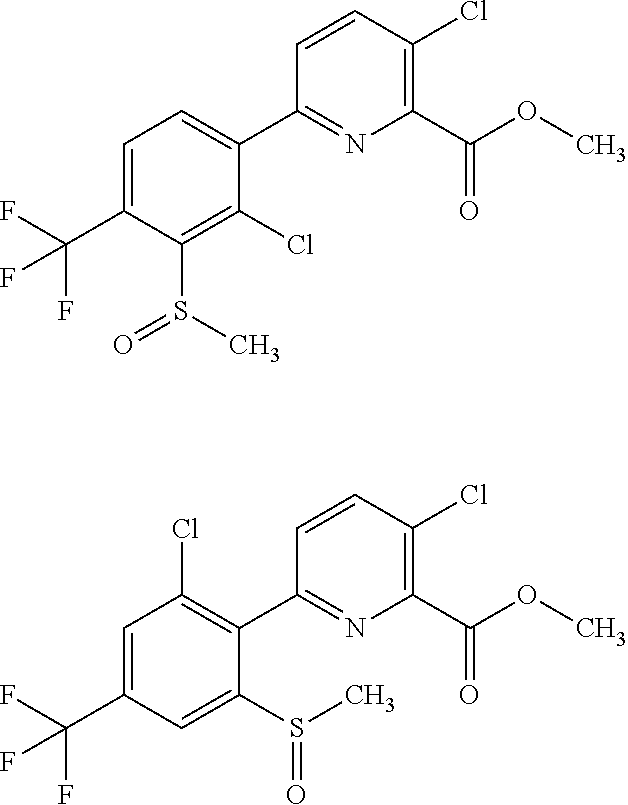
S(=O)(C1=C(Cl)C(C2=NC(C(OC)=O)=C(Cl)C=C2)=CC=C1C(F)(F)F)C.C1(Cl)=C(C(OC)=O)N=C(C2=C(Cl)C=C(C(F)(F)F)C=C2S(=O)C)C=C1
